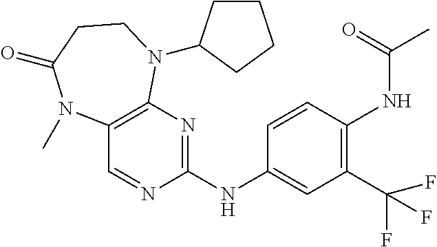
C1(NC2=NC3=C(C=N2)N(C)C(=O)CCN3C2CCCC2)=CC(C(F)(F)F)=C(NC(C)=O)C=C1
